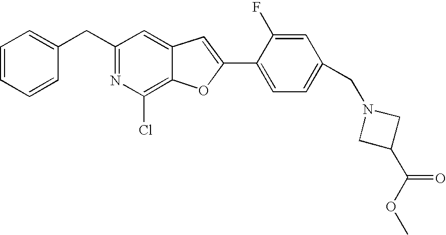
C1=CC=CC(CC2=NC(Cl)=C3C(=C2)C=C(C2=CC=C(CN4CC(C(OC)=O)C4)C=C2F)O3)=C1
